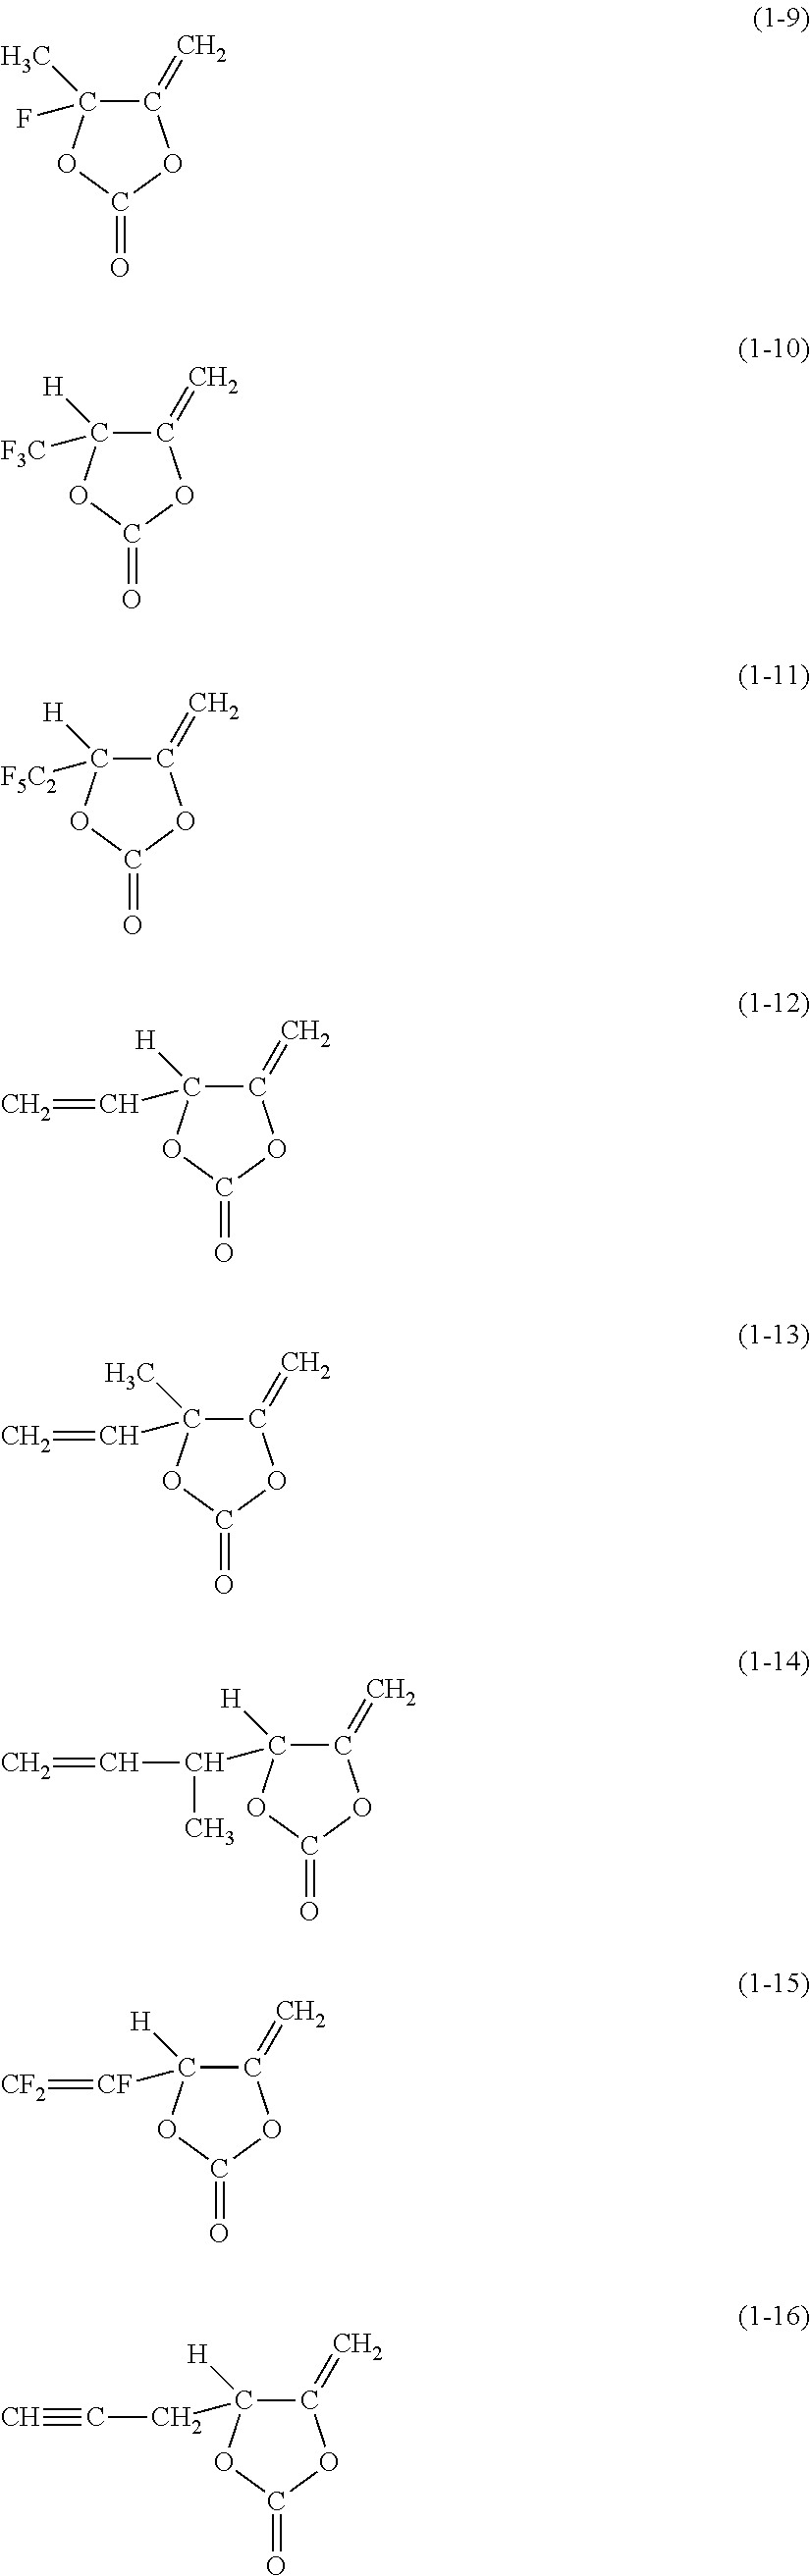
C1(=C)C(C)(F)OC(=O)O1.C1(=C)C([H])([F3C])OC(=O)O1.C1(=C)C([H])([F5C2])OC(=O)O1.C1(=C)C([H])(C=C)OC(=O)O1.C1(=C)C(C)(C=C)OC(=O)O1.C1(=C)C([H])(C(C=C)C)OC(=O)O1.C1(=C)C([H])([CF]=[CF2])OC(=O)O1.C1(=C)C([H])(CC#C)OC(=O)O1
